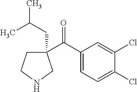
C1(C(C2=CC=C(Cl)C(Cl)=C2)=O)(CC(C)C)CCNC1
